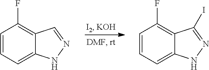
C1=CC=C2C(=C1F)C=NN2.C1=CC=C2C(=C1F)C(I)=NN2
